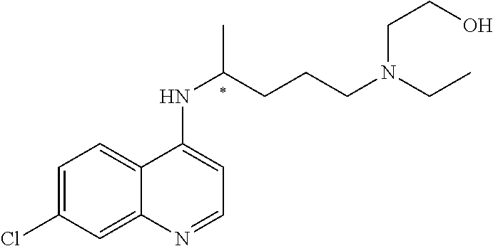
C1=C(Cl)C=C2C(=C1)C(NC(CCCN(CCO)CC)C)=CC=N2
